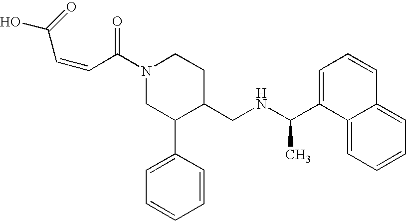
N1(C(C=CC(O)=O)=O)CC(C2=CC=CC=C2)C(CNC(C)C2=CC=CC3=CC=CC=C23)CC1
